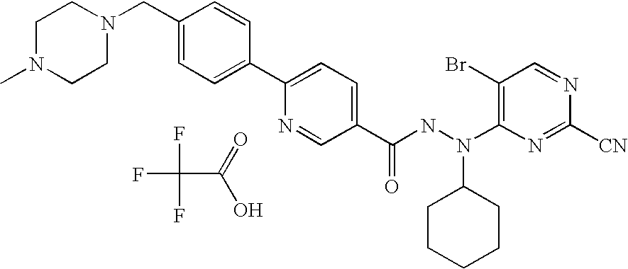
C1N(C)CCN(CC2=CC=C(C3=CC=C(C(NN(C4=C(Br)C=NC([CN])=N4)C4CCCCC4)=O)C=N3)C=C2)C1.FC(F)(F)C(=O)O
